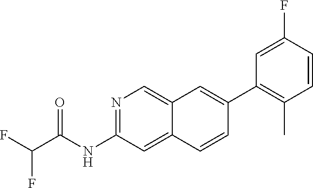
N1=C(NC(C(F)F)=O)C=C2C(=C1)C=C(C1=C(C)C=CC(F)=C1)C=C2
